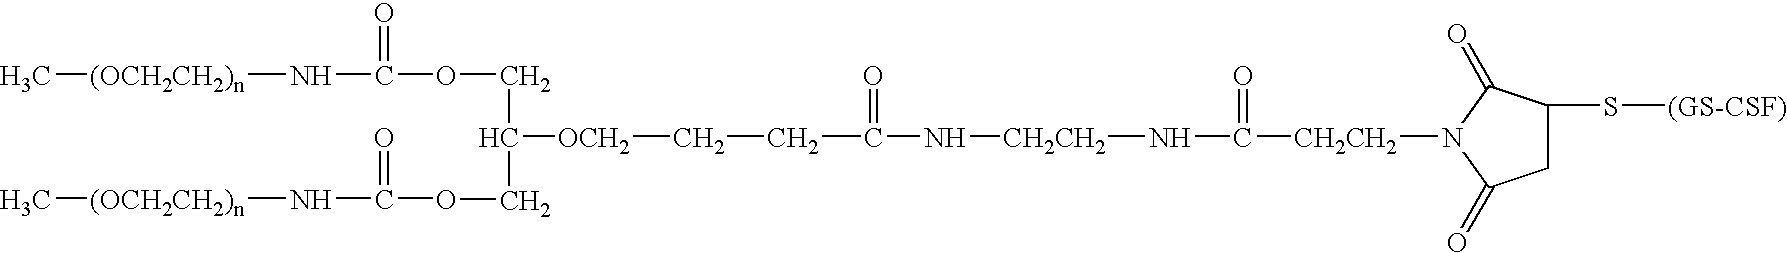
C1C(S[(GS-CSF)])C(=O)N([CH2CH2]C(N[CH2CH2]NC(=O)CC[OCH2]C(COC(N[(OCH2CH2)n]C)=O)COC(N[(OCH2CH2)n]C)=O)=O)C1=O
